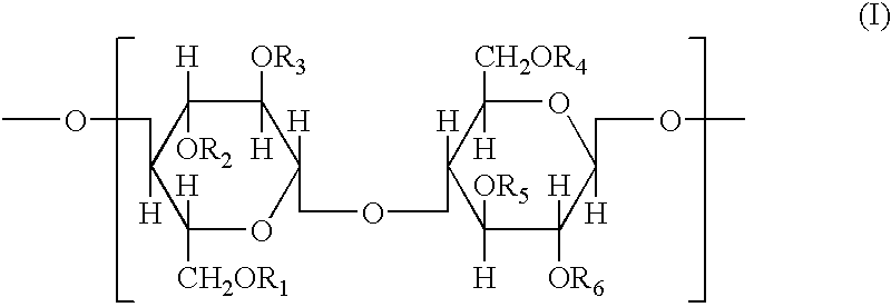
COCC1([H])C([H])([OR2])C([OR3])([H])C([H])(COCC2([H])C([CH2OR4])([H])OC(COC)([H])C([H])([OR6])C2([OR5])[H])OC1([H])[CH2OR1]
